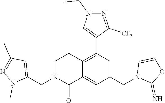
C12=C(C3=CN(CC)N=C3[CF3])C=C(CN3C(=N)OC=C3)C=C1C(=O)N(CC1=CC(C)=NN1C)CC2
